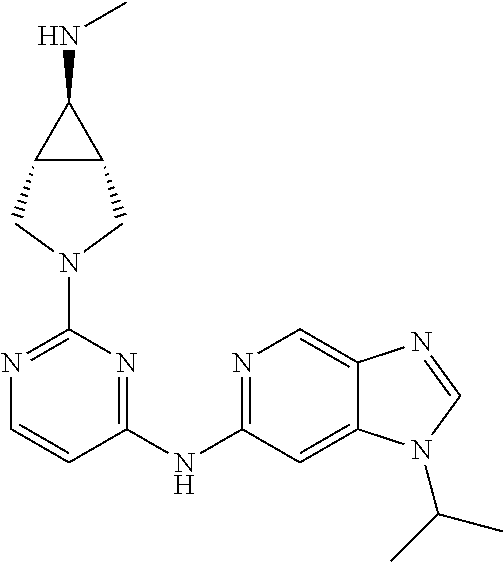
N1=C(N2CC3C(C2)C3NC)N=C(NC2=NC=C3C(=C2)N(C(C)C)C=N3)C=C1
